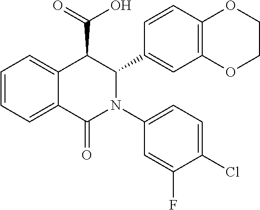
C1=CC=C2C(=C1)C(C(=O)O)C(C1=CC3=C(C=C1)OCCO3)N(C1=CC=C(Cl)C(F)=C1)C2=O
